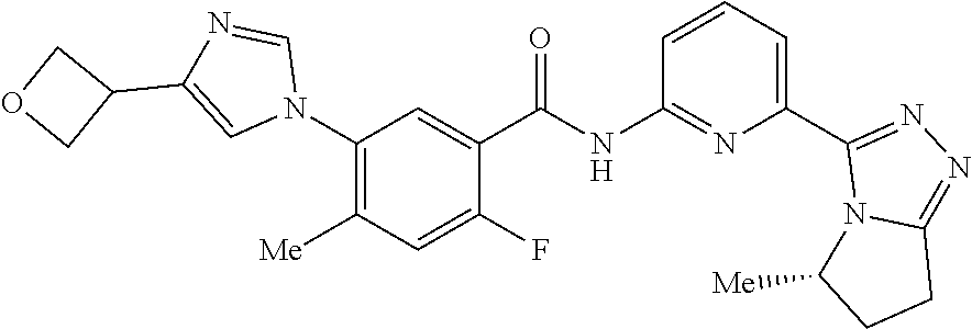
C1(N2C=NC(C3COC3)=C2)=C([Me])C=C(F)C(C(NC2=NC(C3=NN=C4N3C([Me])CC4)=CC=C2)=O)=C1
